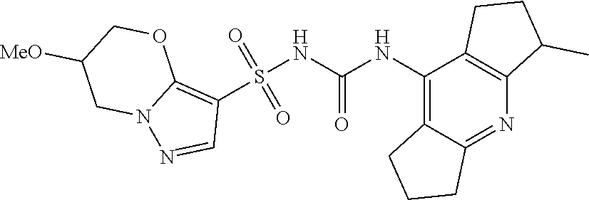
S(NC(NC1=C2C(=NC3=C1CCC3C)CCC2)=O)(C1=C2N(N=C1)CC([MeO])CO2)(=O)=O
